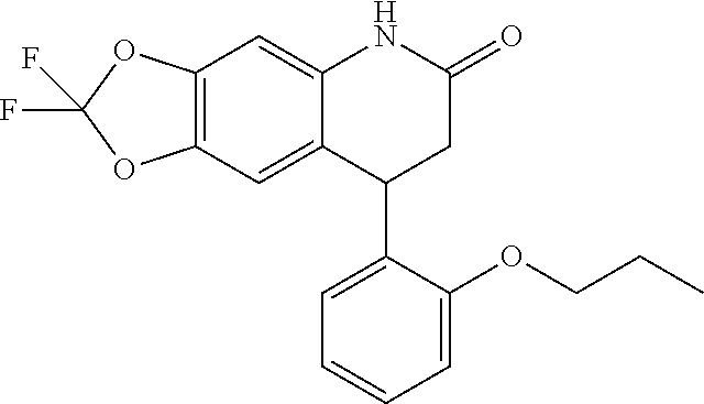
C12=C(C=C3C(=C1)C(C1=CC=CC=C1OCCC)CC(=O)N3)OC(F)(F)O2
